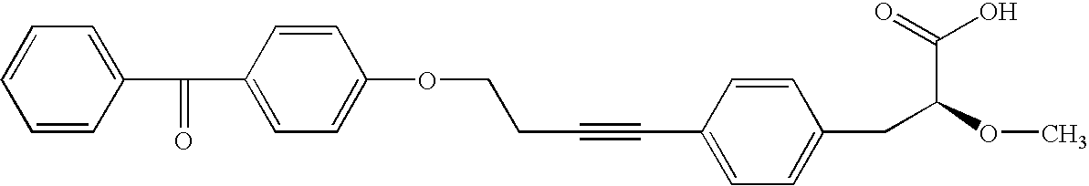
C1=CC(C(=O)C2=CC=C(OCCC#CC3=CC=C(CC(C(O)=O)OC)C=C3)C=C2)=CC=C1
